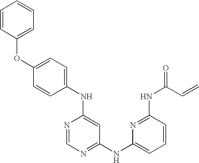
C1(NC2=CC=C(OC3=CC=CC=C3)C=C2)=CC(NC2=CC=CC(NC(C=C)=O)=N2)=NC=N1
